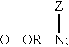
N[Z].[OR].O
